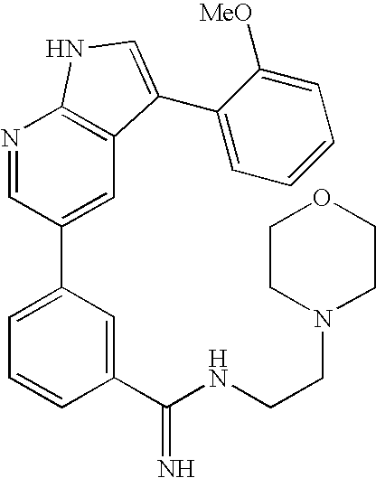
N1=CC(C2=CC=CC(C(NCCN3CCOCC3)=N)=C2)=CC2=C1NC=C2C1=CC=CC=C1[MeO]
